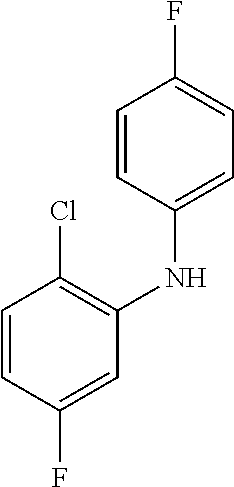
C1=CC(F)=CC(NC2=CC=C(F)C=C2)=C1Cl
